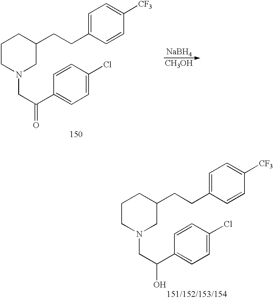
C1CN(CC(O)C2=CC=C(Cl)C=C2)CC(CCC2=CC=C([CF3])C=C2)C1.C1CN(CC(=O)C2=CC=C(Cl)C=C2)CC(CCC2=CC=C([CF3])C=C2)C1.[NaBH4].[CH3OH]
